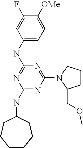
C1(NC2=NC(NC3CCCCCC3)=NC(N3C(COC)CCC3)=N2)=CC=C([OMe])C(F)=C1
